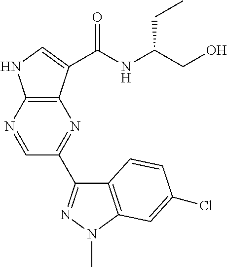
C1=NC2=C(N=C1C1=NN(C)C3=C1C=CC(Cl)=C3)C(C(NC(CC)CO)=O)=CN2
